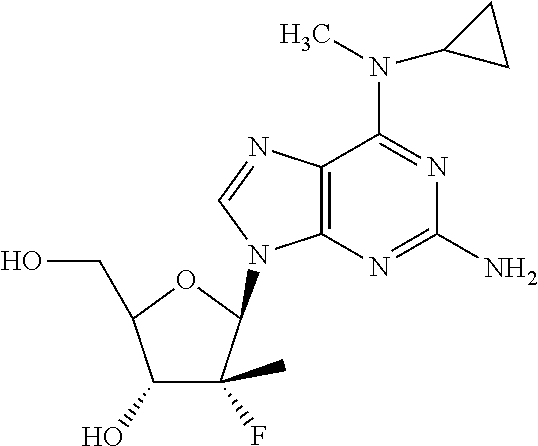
C12=C(N=C(N)N=C1N(C1CC1)C)N(C1C(F)(C)C(O)C(CO)O1)C=N2
